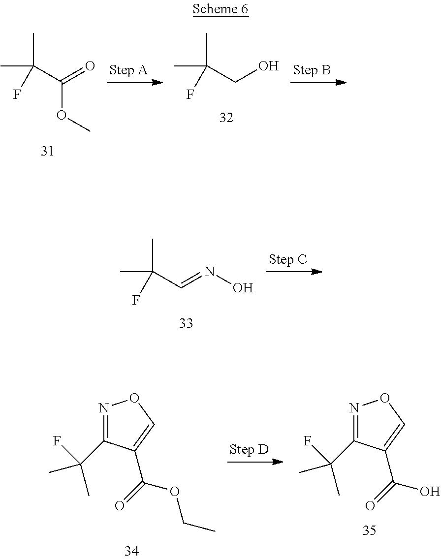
C(=O)(C(C)(C)F)OC.C(O)C(C)(C)F.C(=NO)C(C)(C)F.C(C1=NOC=C1C(=O)OCC)(C)(C)F.C(C1=NOC=C1C(=O)O)(C)(C)F
